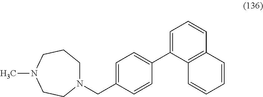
N1(CC2=CC=C(C3=CC=CC4=C3C=CC=C4)C=C2)CCCN(C)CC1
